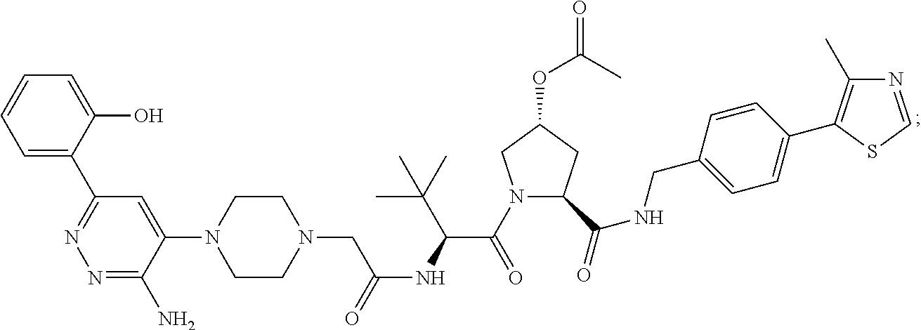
N1=CSC(C2=CC=C(CNC(=O)C3N(C(C(NC(CN4CCN(C5=CC(C6=CC=CC=C6O)=NN=C5N)CC4)=O)C(C)(C)C)=O)CC(OC(C)=O)C3)C=C2)=C1C
